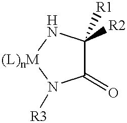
C1(=O)C([R1])([R2])N[(L)nM]N1[R3]
